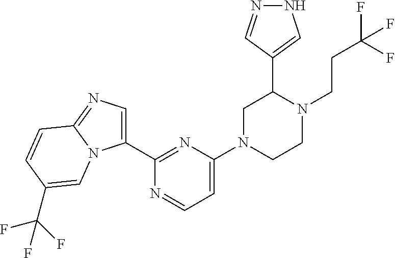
C1(C2=NC(N3CCN(CCC(F)(F)F)C(C4=CNN=C4)C3)=CC=N2)=CN=C2N1C=C(C(F)(F)F)C=C2
